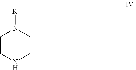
C1CNCCN1[R]
